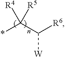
*C(C([R6])[W])([R4])[R5]
